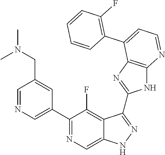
C1=NC=C(C2=NC=C3C(=C2F)C(C2=NC4=C(N2)N=CC=C4C2=C(F)C=CC=C2)=NN3)C=C1CN(C)C
